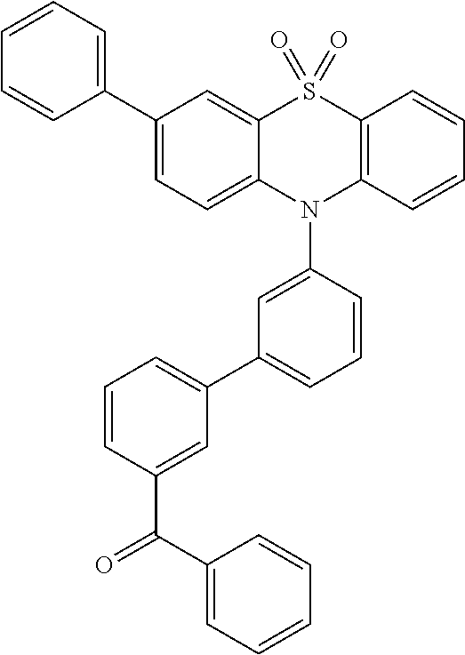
C1(C2=CC=C3C(=C2)S(=O)(=O)C2=C(N3C3=CC(C4=CC=CC(C(C5=CC=CC=C5)=O)=C4)=CC=C3)C=CC=C2)=CC=CC=C1
